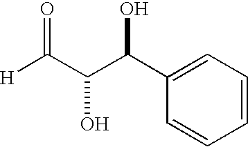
[H]C(C(C(C1=CC=CC=C1)O)O)=O
